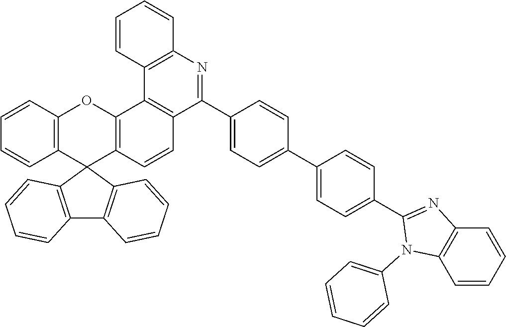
C12=C(C3(C4=C(O1)C1=C(C=C4)C(C4=CC=C(C5=CC=C(C6=NC7=C(N6C6=CC=CC=C6)C=CC=C7)C=C5)C=C4)=NC4=C1C=CC=C4)C1=C(C4=C3C=CC=C4)C=CC=C1)C=CC=C2
